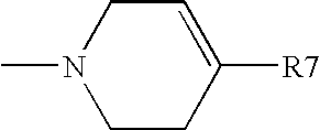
C1CC([R7])=CCN1C
